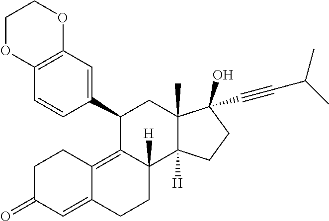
C1(C2=CC3=C(C=C2)OCCO3)C2=C3C(=CC(=O)CC3)CCC2([H])C2([H])C(C)(C1)C(C#CC(C)C)(O)CC2
